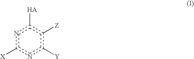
N1C([X])NC([Y])C([Z])C1[HA].C1CCCCC1
